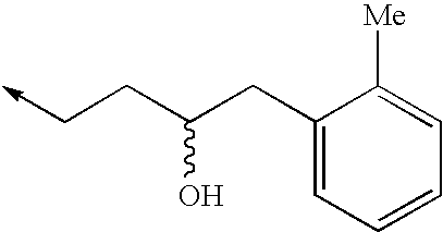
C1(CC(CC->C)O)=CC=CC=C1[Me]
